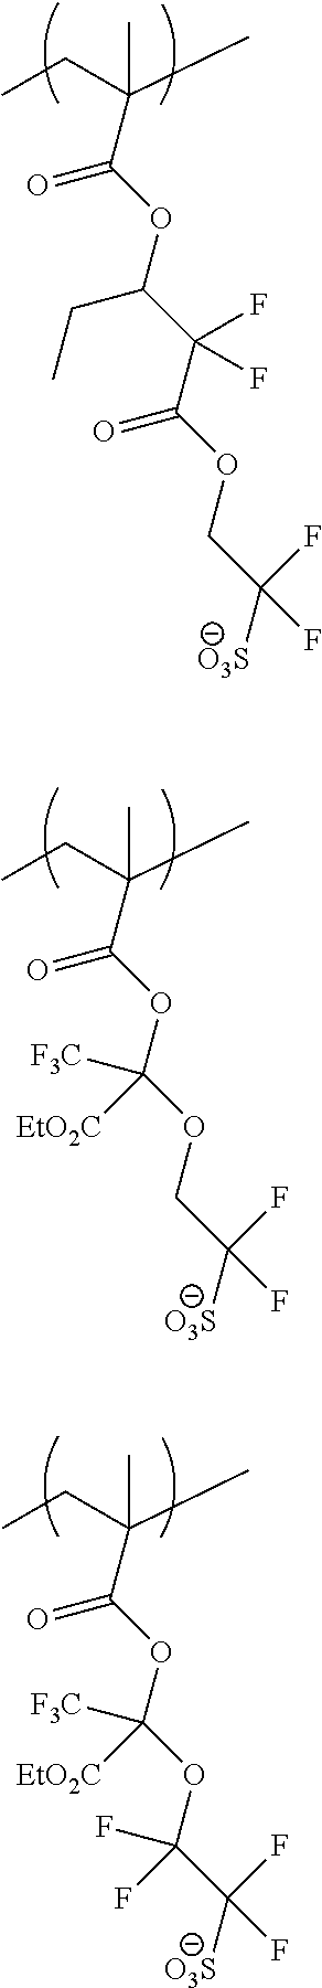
CC(CC)(C)C(=O)OC(C(C(OCC([O3S])(F)F)=O)(F)F)CC.CC(CC)(C)C(=O)OC(OCC([O3S])(F)F)([F3C])[EtO2C].CC(CC)(C)C(=O)OC(OC(C([O3S])(F)F)(F)F)([F3C])[EtO2C]
